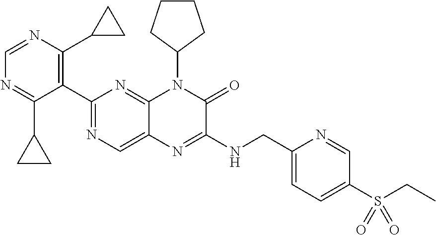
C1(C2=NC=C3C(=N2)N(C2CCCC2)C(=O)C(NCC2=CC=C(S(=O)(=O)CC)C=N2)=N3)=C(C2CC2)N=CN=C1C1CC1
